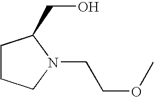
C1CCN(CCOC)C1CO
